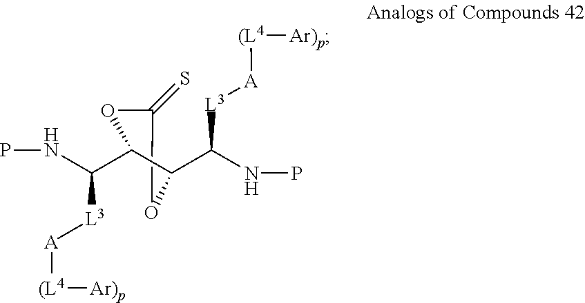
C1(=S)OC(C(NP)[L3][A][(L4][Ar)p])C(C([L3][A][(L4][Ar)p])NP)O1
